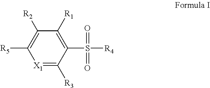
[X1]1=C([R3])C(S([R4])(=O)=O)=C([R1])C([R2])=C1[R5]
